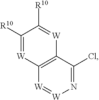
ClC1=N[W]=[W]C2=C1[W]=C([R10])C([R10])=[W]2
